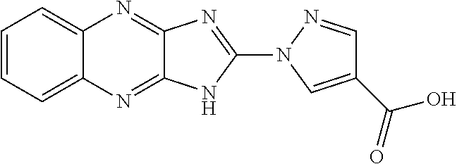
C1=C2C(=CC=C1)N=C1C(=N2)N=C(N2C=C(C(O)=O)C=N2)N1
